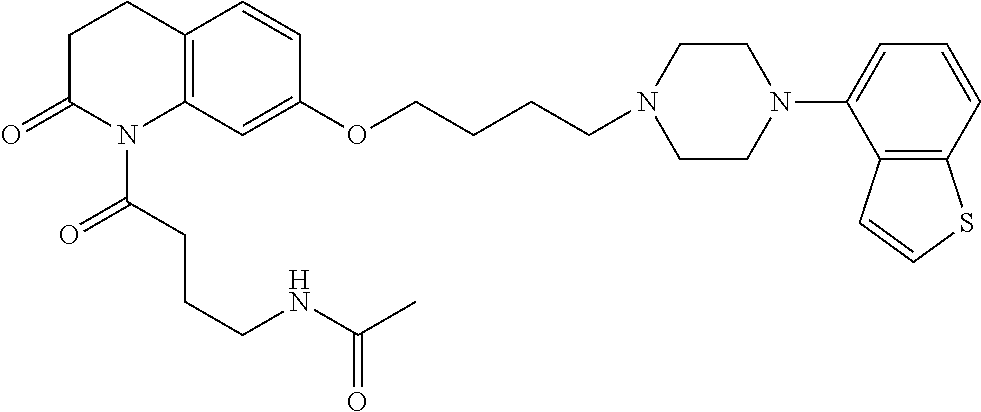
C12=C(C=C(OCCCCN3CCN(C4=CC=CC5=C4C=CS5)CC3)C=C1)N(C(CCCNC(C)=O)=O)C(=O)CC2
